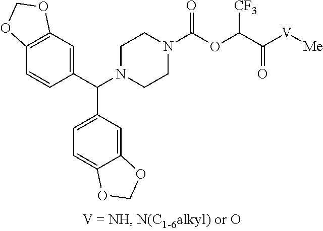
C1(C(N2CCN(C(OC(C([V][Me])=O)[CF3])=O)CC2)C2=CC=C3C(=C2)OCO3)=CC2=C(C=C1)OCO2
